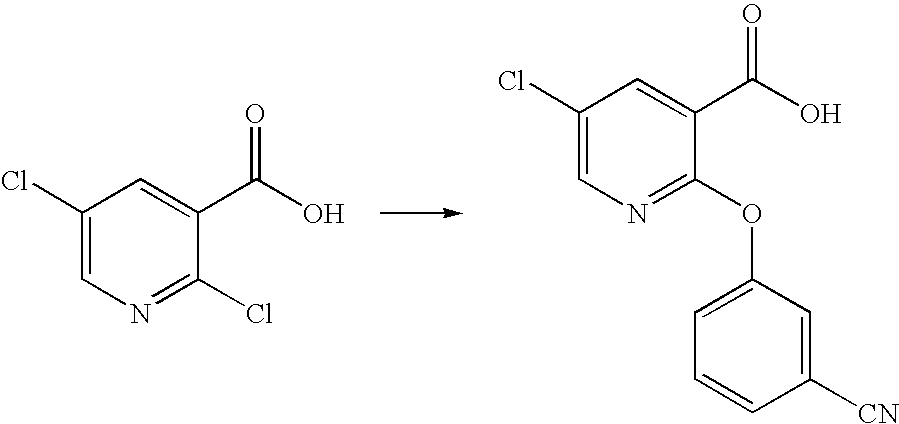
C1(Cl)=CN=C(Cl)C(C(O)=O)=C1.C1(Cl)=CN=C(OC2=CC=CC([CN])=C2)C(C(O)=O)=C1
